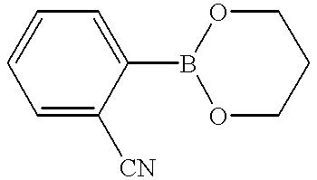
C1=CC=C(B2OCCCO2)C([CN])=C1
